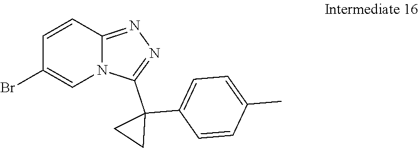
C1(Br)=CN2C(=NN=C2C2(C3=CC=C(C)C=C3)CC2)C=C1
